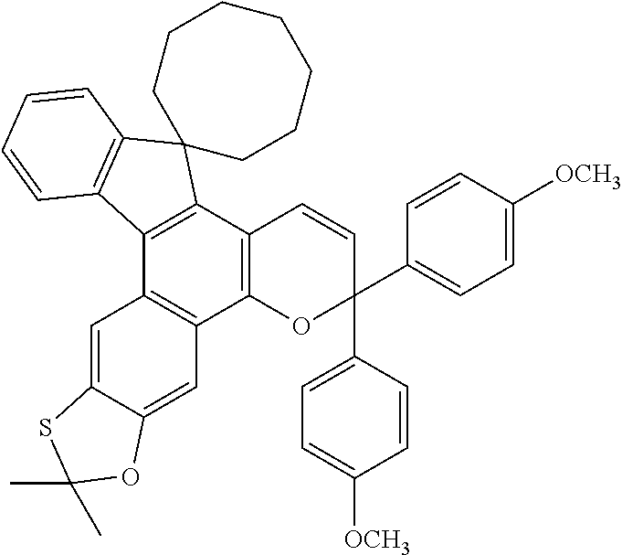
C12=C(C3=C(C4=C1C=C1C(=C4)SC(C)(C)O1)C1=C(C=CC=C1)C31CCCCCCC1)C=CC(C1=CC=C([OCH3])C=C1)(C1=CC=C([OCH3])C=C1)O2
